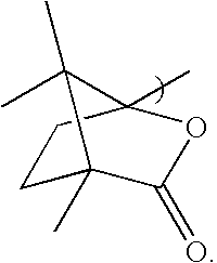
C1C2(C)C(=O)OC(C)(C1)C2(C)C
